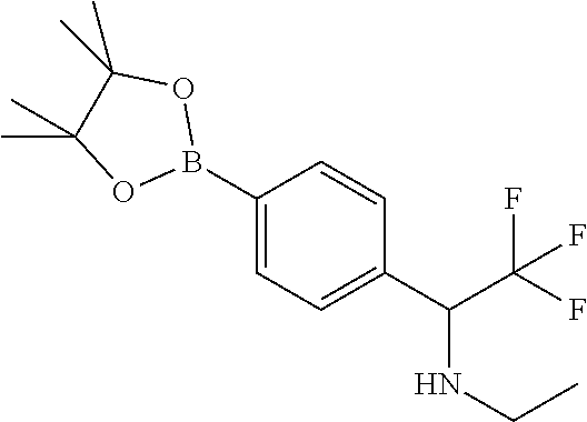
C1(B2OC(C)(C)C(C)(C)O2)=CC=C(C(C(F)(F)F)NCC)C=C1
